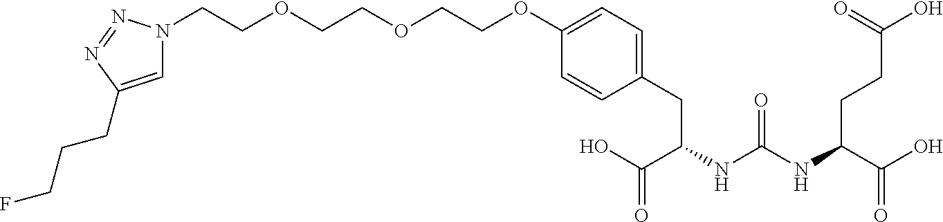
C(C(NC(NC(C(O)=O)CCC(O)=O)=O)CC1=CC=C(OCCOCCOCCN2C=C(CCCF)N=N2)C=C1)(O)=O
